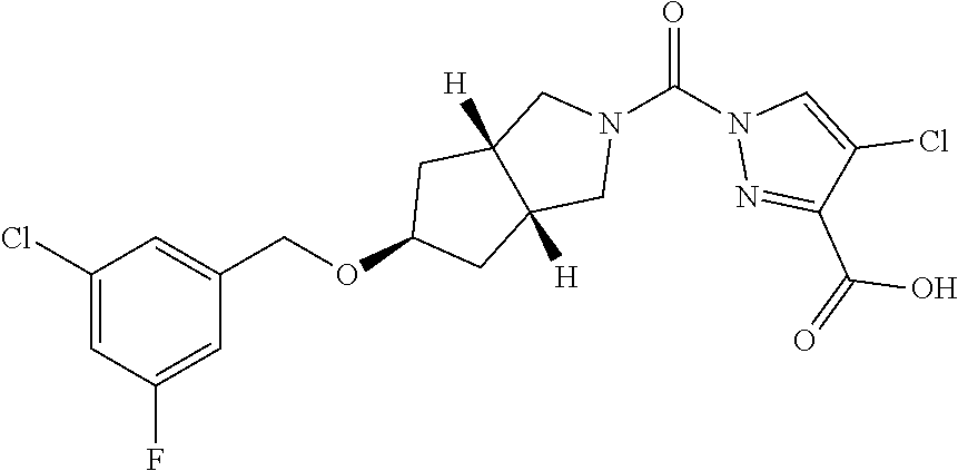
C1(Cl)=CC(F)=CC(COC2CC3([H])C([H])(C2)CN(C(N2N=C(C(=O)O)C(Cl)=C2)=O)C3)=C1
